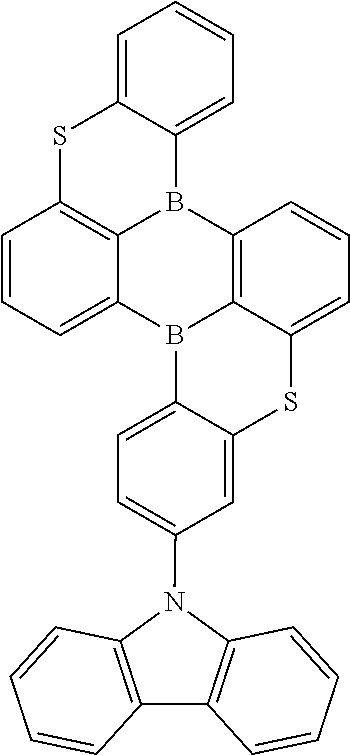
C1=CC=C2B3C4=C(SC2=C1)C=CC=C4B1C2=C3C=CC=C2SC2=CC(N3C4=C(C=CC=C4)C4=C3C=CC=C4)=CC=C12
